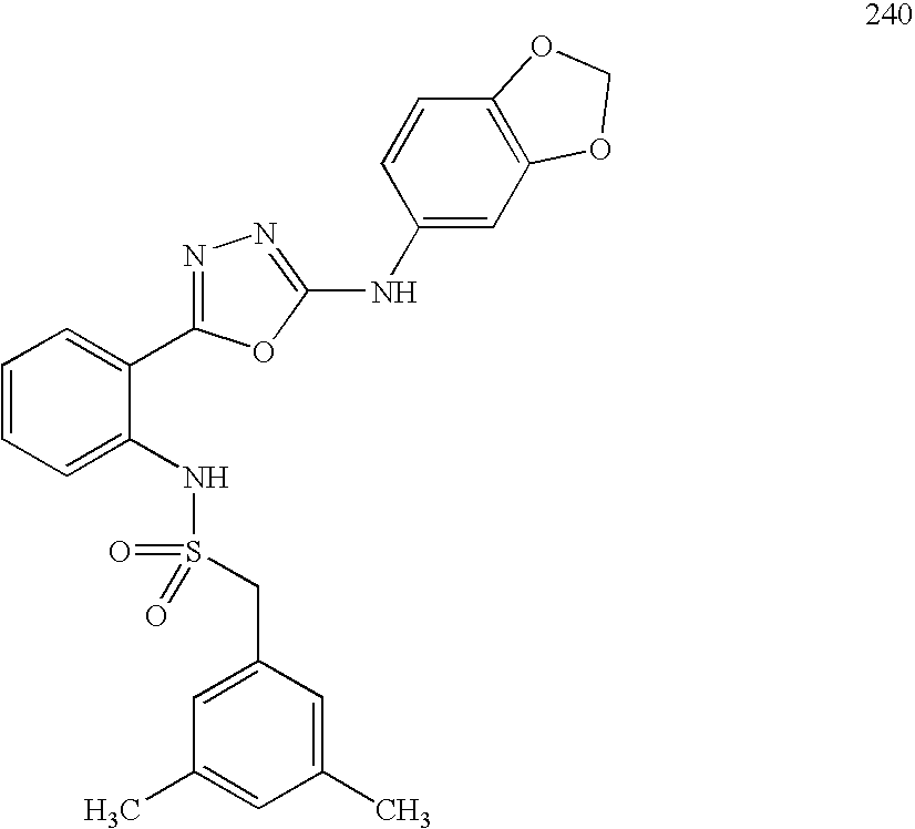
C1=CC=C(NS(CC2=CC(C)=CC(C)=C2)(=O)=O)C(C2=NN=C(NC3=CC4=C(C=C3)OCO4)O2)=C1
